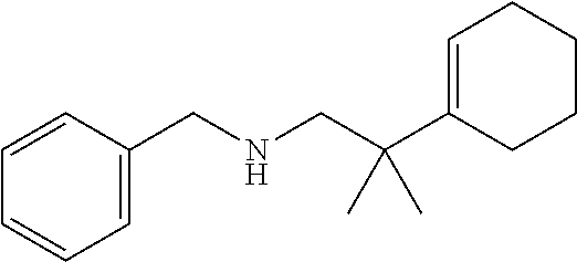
C1(C(CNCC2=CC=CC=C2)(C)C)=CCCCC1
